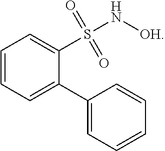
C1=CC=C(C2=CC=CC=C2)C(S(=O)(=O)N[OH])=C1
